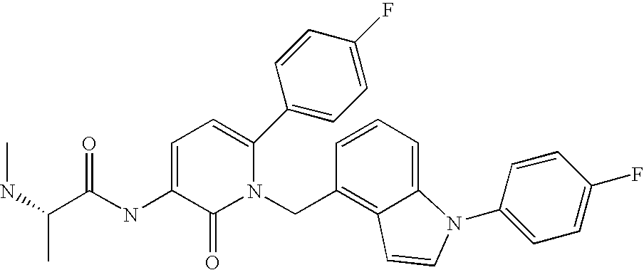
C12=CC=CC(CN3C(C4=CC=C(F)C=C4)=CC=C(NC(C(NC)C)=O)C3=O)=C1C=CN2C1=CC=C(F)C=C1
